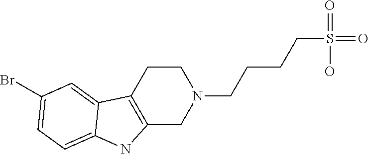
C12=C(CCN(CCCCS(=O)(=O)O)C1)C1=CC(Br)=CC=C1N2
